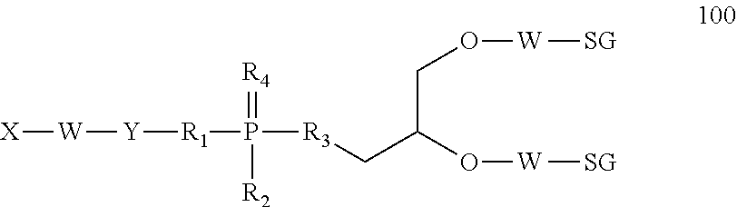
[X][W][Y][R1]P([R3]CC(CO[W][SG])O[W][SG])(=[R4])[R2]
